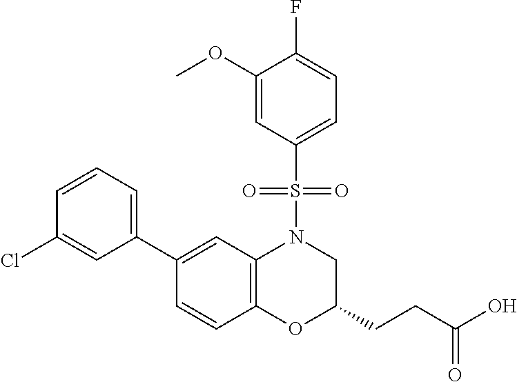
C1(C2=CC=CC(Cl)=C2)=CC2=C(C=C1)OC(CCC(O)=O)CN2S(=O)(=O)C1=CC=C(F)C(OC)=C1
